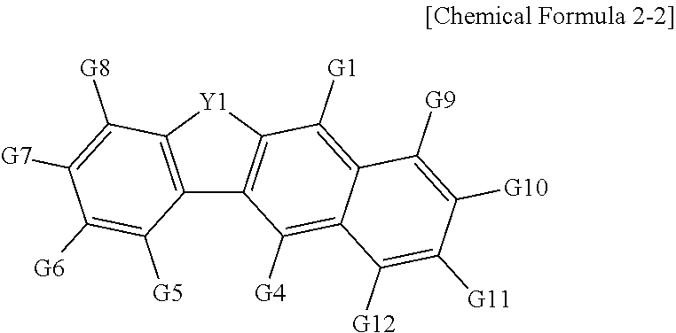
C12=C([Y1]C3=C1C([G4])=C1C(=C3[G1])C([G9])=C([G10])C([G11])=C1[G12])C([G8])=C([G7])C([G6])=C2[G5]
